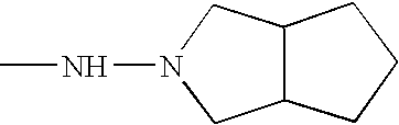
C1N(NC)CC2C1CCC2
